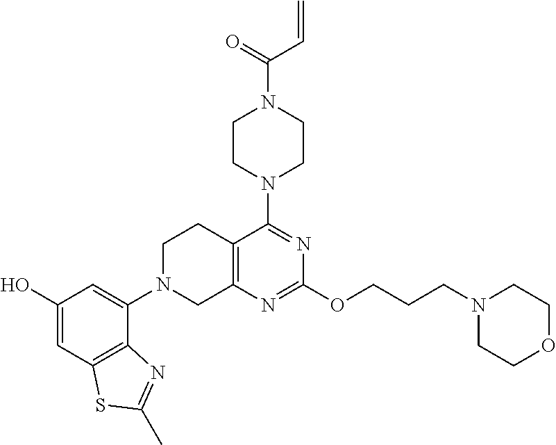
N1(CCCOC2=NC3=C(C(N4CCN(C(=O)C=C)CC4)=N2)CCN(C2=CC(O)=CC4=C2N=C(C)S4)C3)CCOCC1
